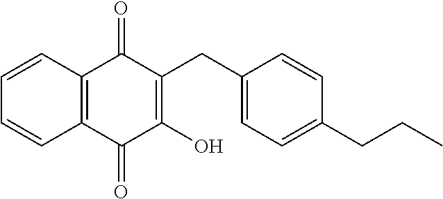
C1=CC2=C(C=C1)C(=O)C(O)=C(CC1=CC=C(CCC)C=C1)C2=O
